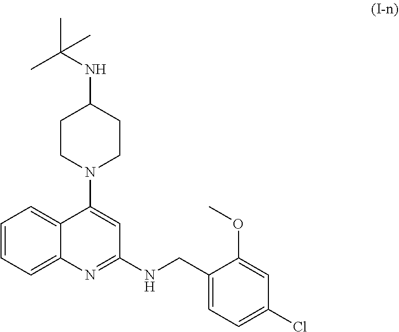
C1CN(C2=CC(NCC3=CC=C(Cl)C=C3OC)=NC3=CC=CC=C23)CCC1NC(C)(C)C
